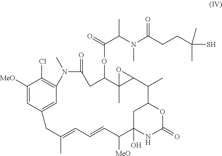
C1([MeO])=CC2=CC(=C1Cl)N(C)C(=O)CC(OC(C(N(C(CCC(S)(C)C)=O)C)C)=O)C1(C)C(O1)C(C)C1CC(O)(NC(=O)O1)C([MeO])C=CC=C(C)C2
